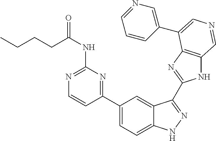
N1=C(NC(CCCC)=O)N=C(C2=CC=C3C(=C2)C(C2=NC4=C(N2)C=NC=C4C2=CN=CC=C2)=NN3)C=C1
